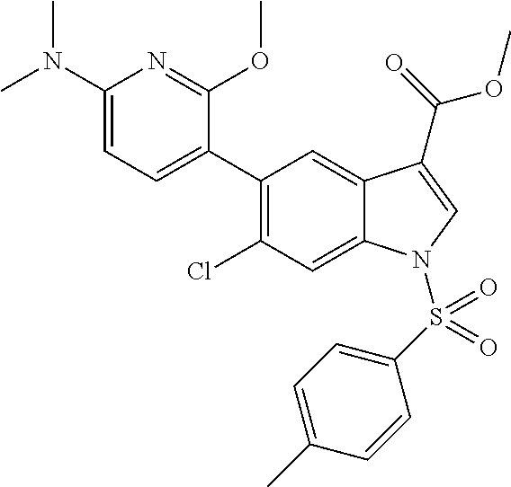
C1(C2=CC=C(N(C)C)N=C2OC)=C(Cl)C=C2C(=C1)C(C(=O)OC)=CN2S(C1=CC=C(C)C=C1)(=O)=O
